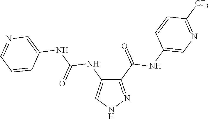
C1(C(=O)NC2=CN=C([CF3])C=C2)=NNC=C1NC(NC1=CN=CC=C1)=O
